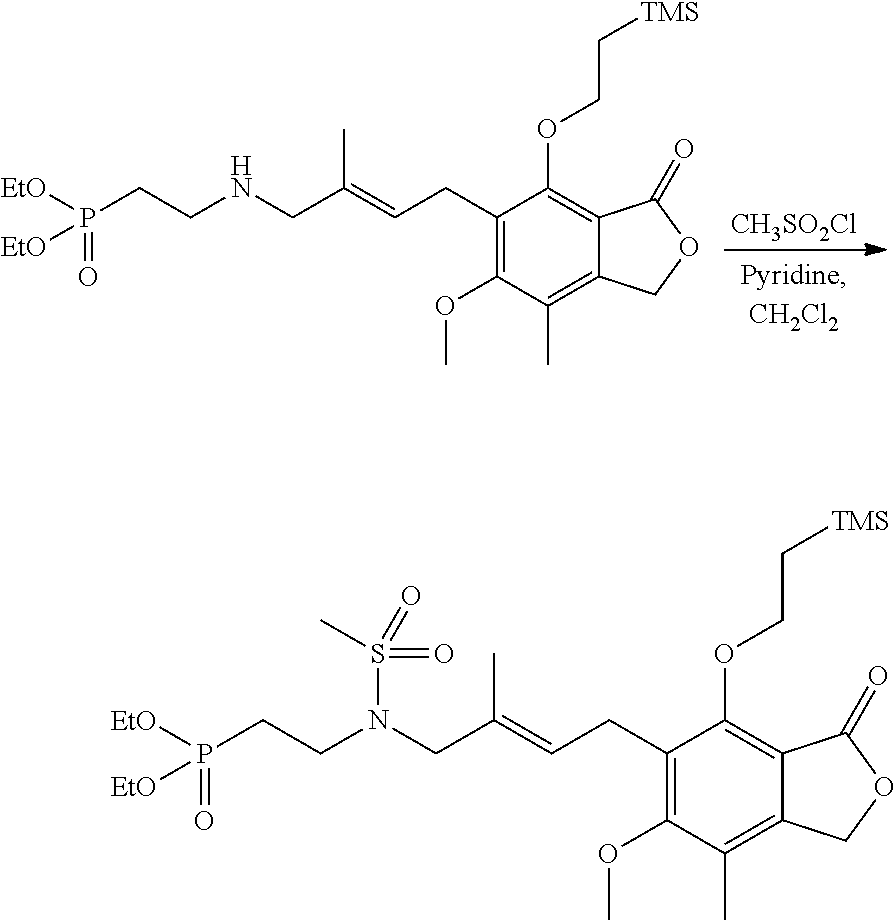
[CH3SO2Cl].C1(CC=C(CNCCP([EtO])(=O)[EtO])C)=C(OC)C(C)=C2C(=C1OCC[TMS])C(=O)OC2.C1(CC=C(CN(CCP([EtO])(=O)[EtO])S(=O)(C)=O)C)=C(OC)C(C)=C2C(=C1OCC[TMS])C(=O)OC2
